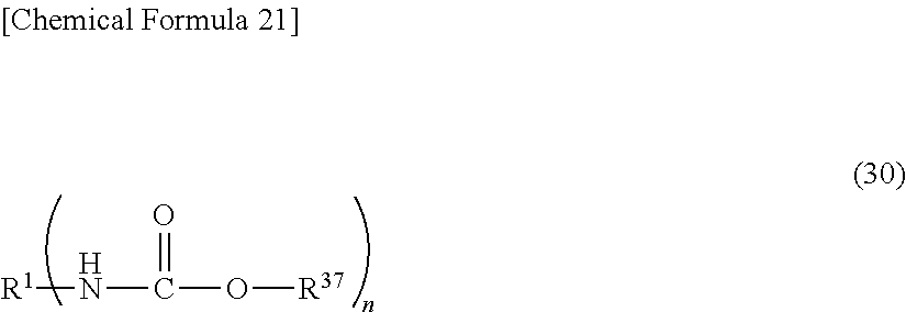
[R1]NC(O[R37])=O
